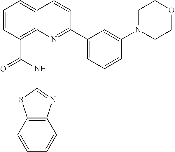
C1=CC(C(NC2=NC3=C(S2)C=CC=C3)=O)=C2C(=C1)C=CC(C1=CC=CC(N3CCOCC3)=C1)=N2
